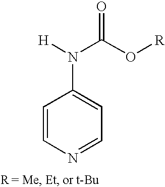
C1=CC(N(C(O[R])=O)[H])=CC=N1
